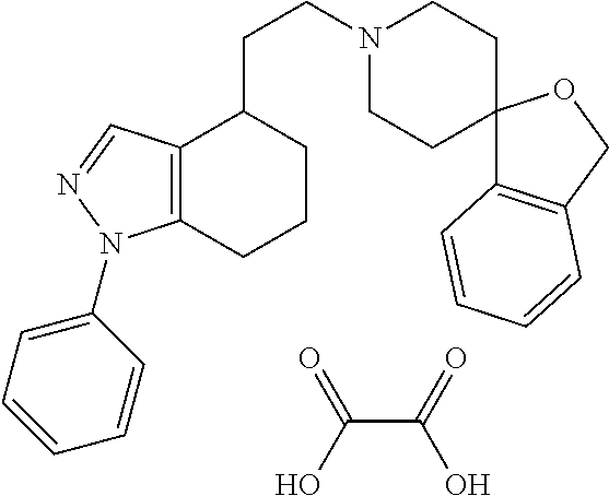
O=C(O)C(=O)O.N1(CCC2CCCC3=C2C=NN3C2=CC=CC=C2)CCC2(CC1)C1=C(CO2)C=CC=C1
